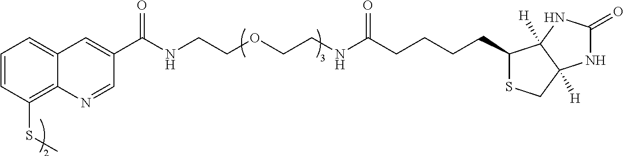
C1=CC(SC)=C2C(=C1)C=C(C(NCCOCCNC(CCCCC1SCC3([H])C1([H])NC(=O)N3)=O)=O)C=N2
